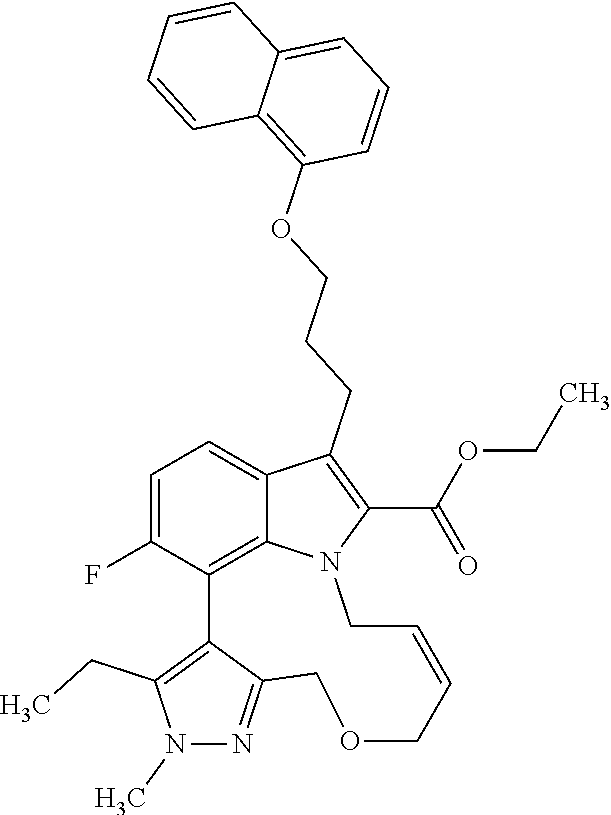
C1=C(F)C2=C3C(=C1)C(CCCOC1=C4C(=CC=C1)C=CC=C4)=C(C(OCC)=O)N3CC=CCOCC1=NN(C)C(CC)=C21
